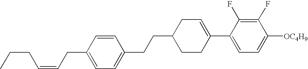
C1(F)=C(F)C(C2=CCC(CCC3=CC=C(CC=CCCC)C=C3)CC2)=CC=C1[OC4H9]
